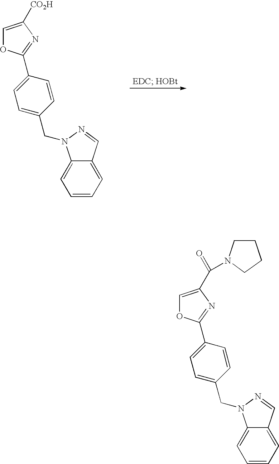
C1=C([CO2H])N=C(C2=CC=C(CN3C4=CC=CC=C4C=N3)C=C2)O1.C1=C(C(=O)N2CCCC2)N=C(C2=CC=C(CN3C4=CC=CC=C4C=N3)C=C2)O1
